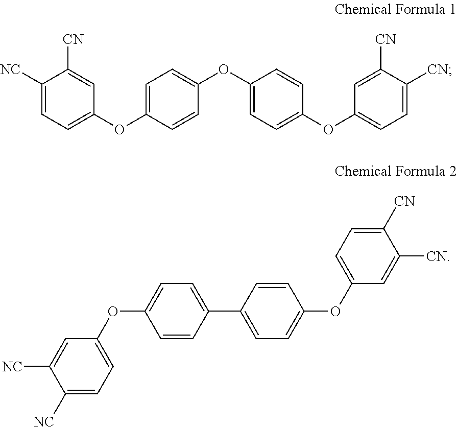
C1([NC])=CC=C(OC2=CC=C(OC3=CC=C(OC4=CC=C([CN])C([CN])=C4)C=C3)C=C2)C=C1[CN].C1=CC(C2=CC=C(OC3=CC=C([CN])C([CN])=C3)C=C2)=CC=C1OC1=CC=C([NC])C([NC])=C1
